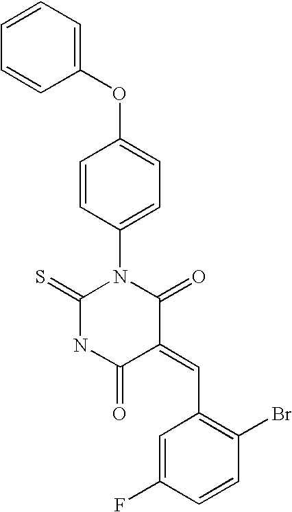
C1(OC2=CC=CC=C2)=CC=C(N2C(=S)NC(=O)C(=CC3=C(Br)C=CC(F)=C3)C2=O)C=C1
